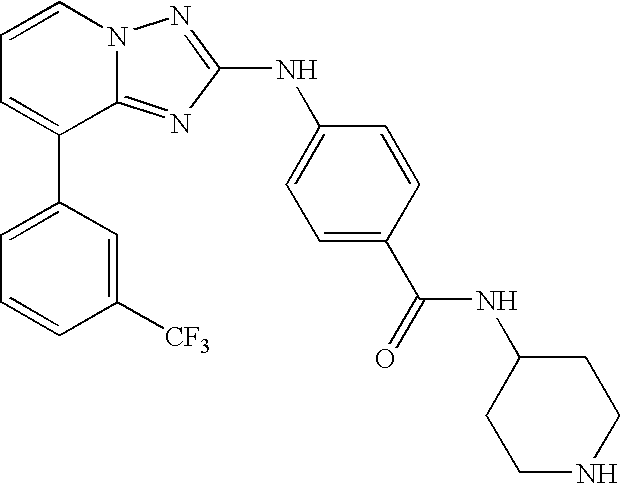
C1([CF3])=CC(C2=CC=CN3C2=NC(NC2=CC=C(C(=O)NC4CCNCC4)C=C2)=N3)=CC=C1
